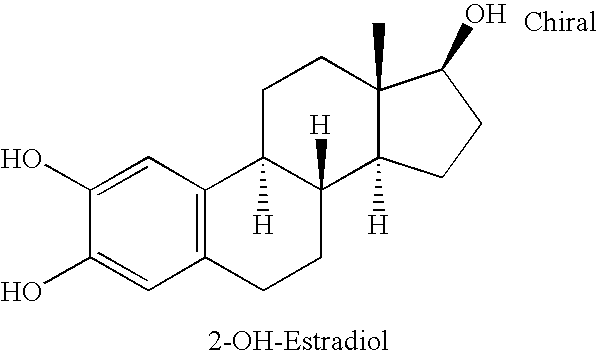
C12=C(C=C(O)C(O)=C1)C1([H])C([H])(CC2)C2([H])C(C)(CC1)C(O)CC2
